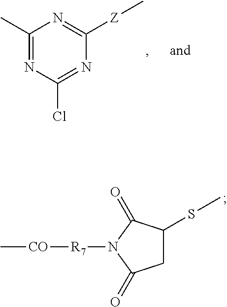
C1(C)=NC(Cl)=NC([Z]C)=N1.C[CO][R7]N1C(=O)CC(SC)C1=O
